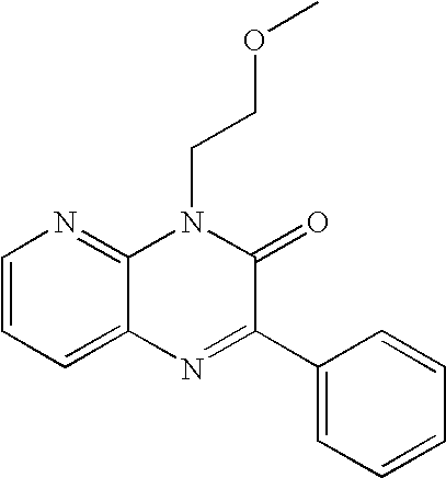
C1=CC=C2C(=N1)N(CCOC)C(=O)C(C1=CC=CC=C1)=N2
